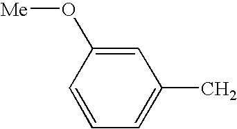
C1=C(O[Me])C=CC=C1C
